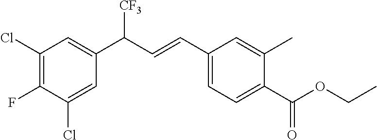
C1(Cl)=C(F)C(Cl)=CC(C(C=CC2=CC=C(C(OCC)=O)C(C)=C2)[CF3])=C1
